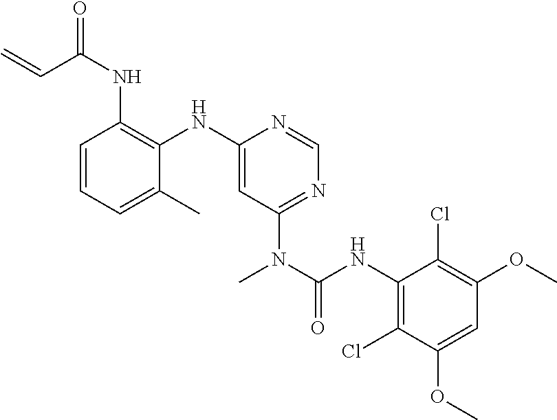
C1=CC=C(C)C(NC2=CC(N(C(NC3=C(Cl)C(OC)=CC(OC)=C3Cl)=O)C)=NC=N2)=C1NC(C=C)=O
